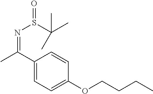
C1(C(C)=NS(=O)C(C)(C)C)=CC=C(OCCCC)C=C1
